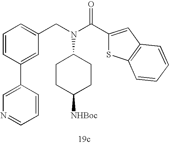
C1=CC(C2=CN=CC=C2)=CC(CN(C(C2=CC3=C(S2)C=CC=C3)=O)C2CCC([NHBoc])CC2)=C1
